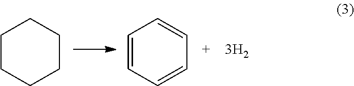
C1=CC=CC=C1.C1CCCCC1
